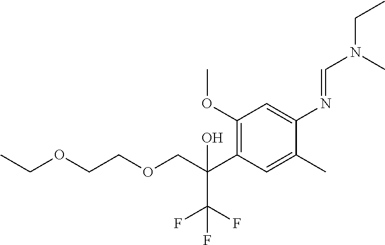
C1(OC)=C(C(COCCOCC)(O)C(F)(F)F)C=C(C)C(N=CN(CC)C)=C1
